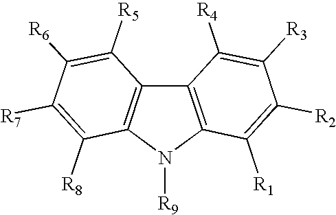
C12=C(N([R9])C3=C1C([R5])=C([R6])C([R7])=C3[R8])C([R1])=C([R2])C([R3])=C2[R4]
